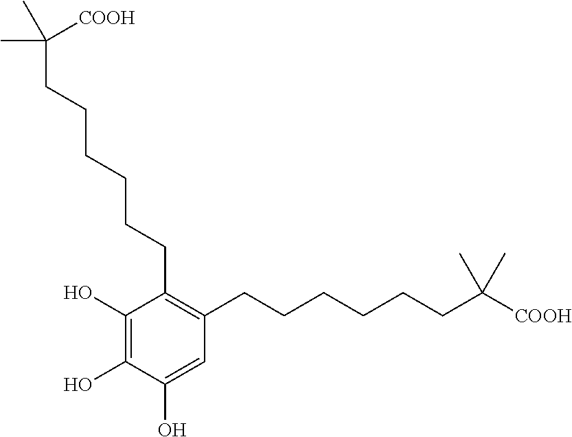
C1=C(O)C(O)=C(O)C(CCCCCCC(C)(C)[COOH])=C1CCCCCCC(C)(C)[COOH]
